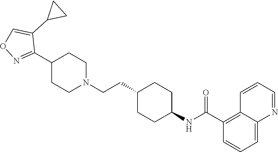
C1(C2=NOC=C2C2CC2)CCN(CCC2CCC(NC(C3=C4C(=CC=C3)N=CC=C4)=O)CC2)CC1
